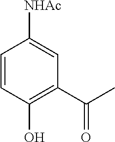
C1=CC(O)=C(C(C)=O)C=C1[NHAc]
